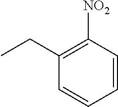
C1=CC([NO2])=C(CC)C=C1
